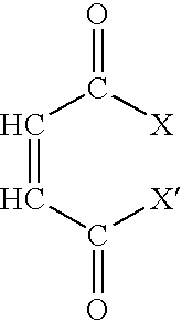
C(=CC(=O)[X])C([X])=O
